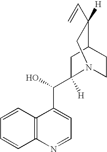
C1=CC2=C(C=C1)N=CC=C2C(O)C1([H])N2CCC(C1)C(C=C)([H])C2
